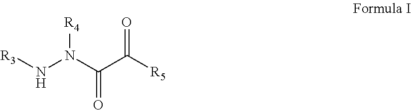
[R3]NN(C(C([R5])=O)=O)[R4]
